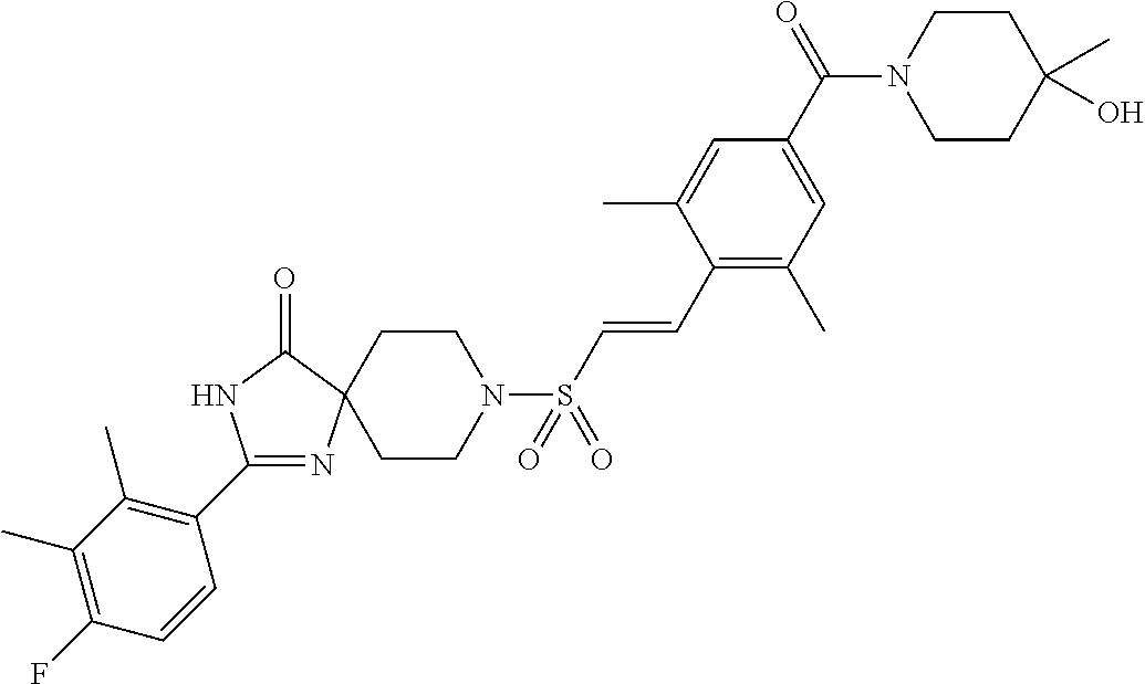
C1(C2=C(C)C(C)=C(F)C=C2)=NC2(C(=O)N1)CCN(S(C=CC1=C(C)C=C(C(N3CCC(O)(C)CC3)=O)C=C1C)(=O)=O)CC2
